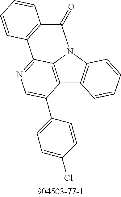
C12=C3N(C4=C1C=CC=C4)C(=O)C1=C(C3=NC=C2C2=CC=C(Cl)C=C2)C=CC=C1
